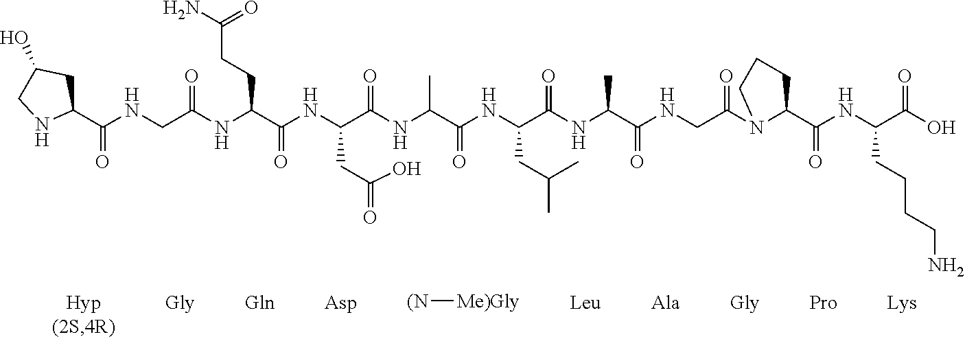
[(N][Me)Gly].C1(C(NCC(NC(C(NC(C(NC(C(NC(C(NC(C(NCC(N2C(C(NC(C(O)=O)CCCCN)=O)CCC2)=O)=O)C)=O)CC(C)C)=O)C)=O)CC(O)=O)=O)CCC(N)=O)=O)=O)CC(O)CN1
